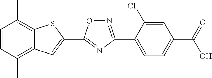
C1=CC(C)=C2C(=C1C)SC(C1=NC(C3=CC=C(C(=O)O)C=C3Cl)=NO1)=C2
